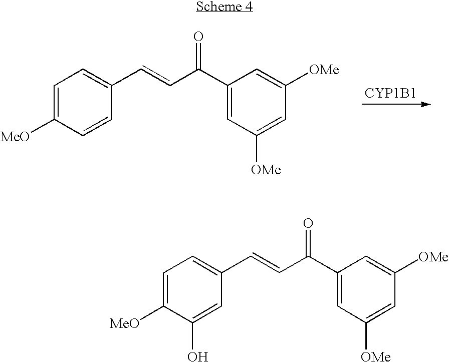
C1(C(=O)C=CC2=CC=C([MeO])C(O)=C2)=CC([OMe])=CC([OMe])=C1.C1(C(=O)C=CC2=CC=C([MeO])C=C2)=CC([OMe])=CC([OMe])=C1.[CYP1B1]
